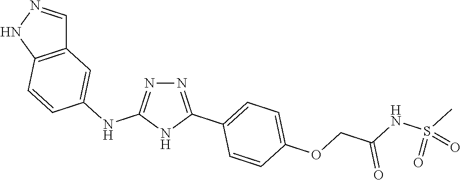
N1=C(C2=CC=C(OCC(NS(C)(=O)=O)=O)C=C2)NC(NC2=CC3=C(NN=C3)C=C2)=N1
